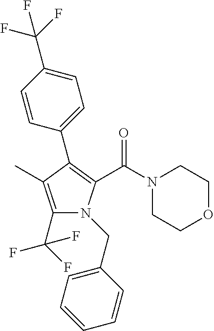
C1(C(F)(F)F)=C(C)C(C2=CC=C(C(F)(F)F)C=C2)=C(C(N2CCOCC2)=O)N1CC1=CC=CC=C1
